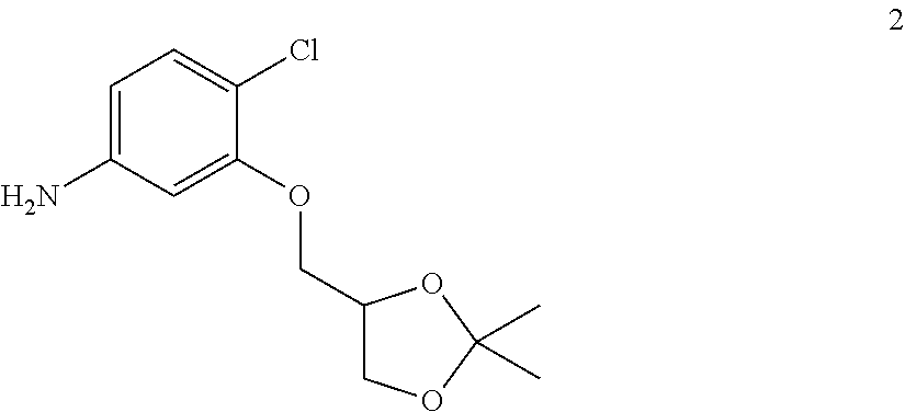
NC1=CC=C(Cl)C(OCC2COC(C)(C)O2)=C1
